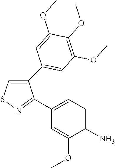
C1(C2=CC(OC)=C(OC)C(OC)=C2)=CSN=C1C1=CC=C(N)C(OC)=C1
